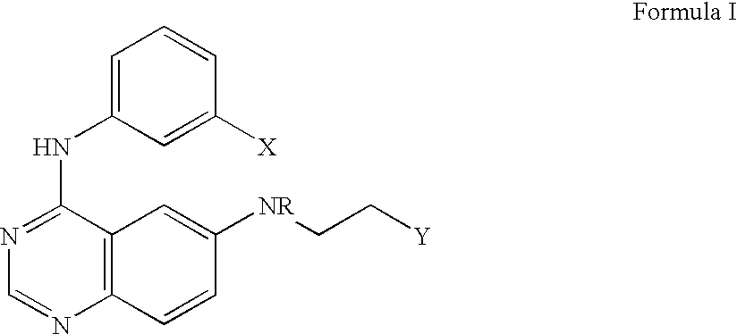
C1=C(NC2=NC=NC3=C2C=C([NR]CC[Y])C=C3)C=C([X])C=C1
